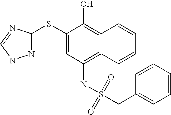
N(C1=C2C(=C(O)C(SC3=NNC=N3)=C1)C=CC=C2)S(CC1=CC=CC=C1)(=O)=O
